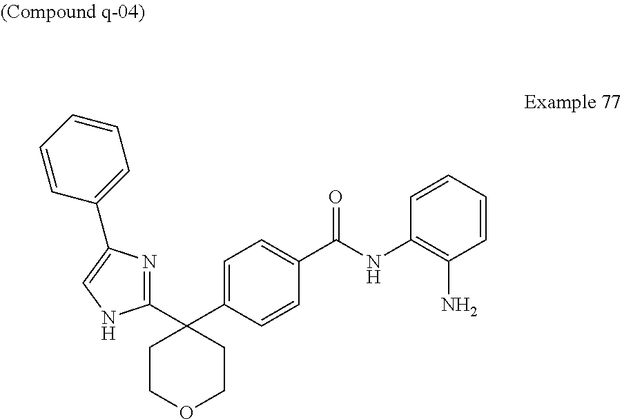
C1COCCC1(C1=CC=C(C(=O)NC2=C(N)C=CC=C2)C=C1)C1=NC(C2=CC=CC=C2)=CN1
